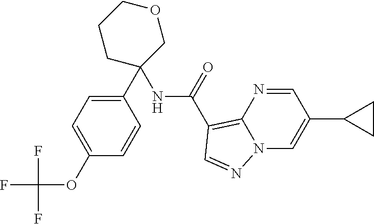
C1(C2=CC=C(OC(F)(F)F)C=C2)(NC(C2=C3N=CC(C4CC4)=CN3N=C2)=O)COCCC1
